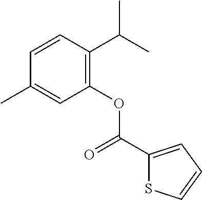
C1=CC(C(C)C)=C(OC(C2=CC=CS2)=O)C=C1C
